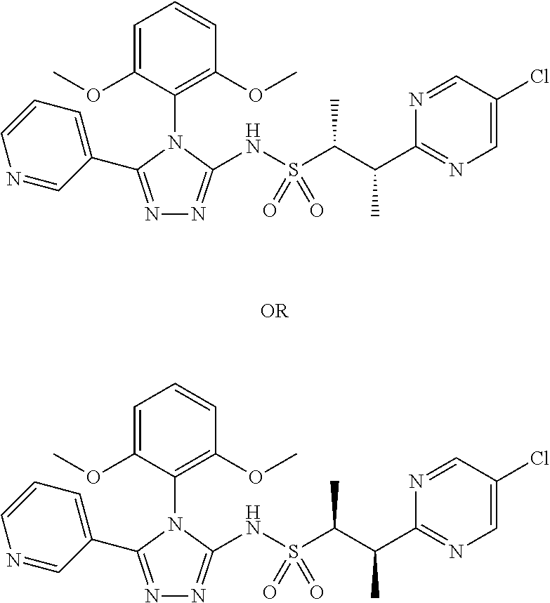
N1=CC(C2=NN=C(NS(C(C(C3=NC=C(Cl)C=N3)C)C)(=O)=O)N2C2=C(OC)C=CC=C2OC)=CC=C1.N1=CC(C2=NN=C(NS(C(C(C3=NC=C(Cl)C=N3)C)C)(=O)=O)N2C2=C(OC)C=CC=C2OC)=CC=C1
